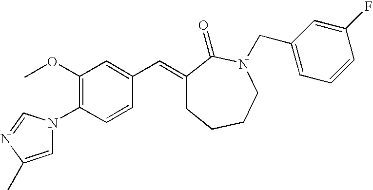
C1(OC)=C(N2C=C(C)N=C2)C=CC(C=C2CCCCN(CC3=CC=CC(F)=C3)C2=O)=C1
